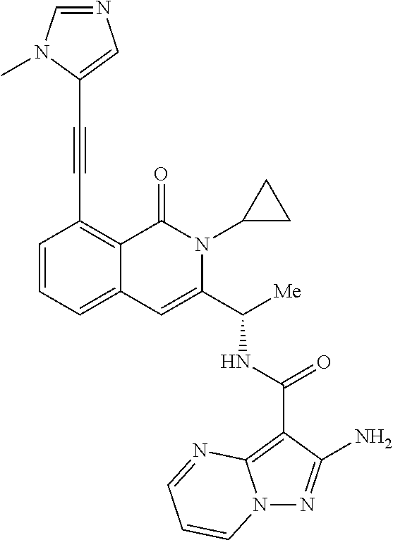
N12N=C(N)C(C(NC(C3=CC4=CC=CC(C#CC5=CN=CN5C)=C4C(=O)N3C3CC3)[Me])=O)=C1N=CC=C2
